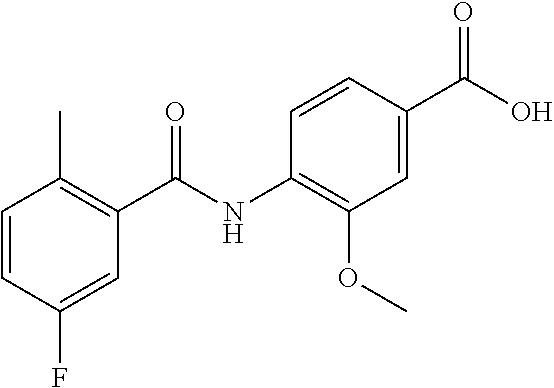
C1=CC(F)=CC(C(NC2=C(OC)C=C(C(O)=O)C=C2)=O)=C1C
